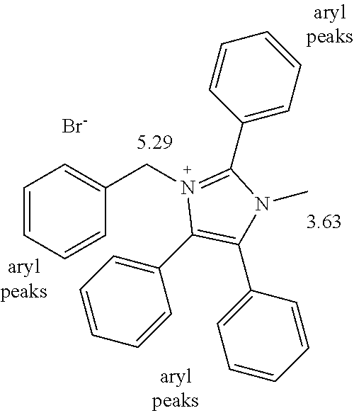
C1=CC=CC(CN2=C(C3=CC=CC=C3)N(C)C(C3=CC=CC=C3)=C2C2=CC=CC=C2)=C1.[Br-]
